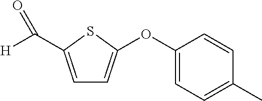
C1=C(C([H])=O)SC(OC2=CC=C(C)C=C2)=C1
